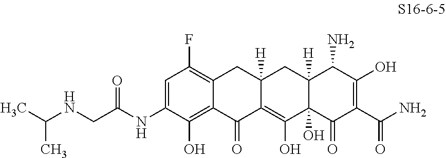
C1=C(NC(CNC(C)C)=O)C(O)=C2C(=C1F)CC1([H])C(=C(O)C3(O)C([H])(C1)C(N)C(O)=C(C(N)=O)C3=O)C2=O
